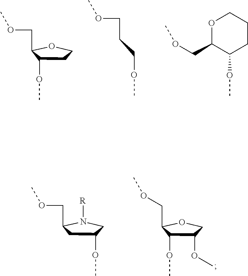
C1COC(COC)C1OC.C(COC)COC.O1C(COC)C(OC)CCC1.C1(COC)N([R])CC(OC)C1.C1(COC)OCC(OC)C1OC
